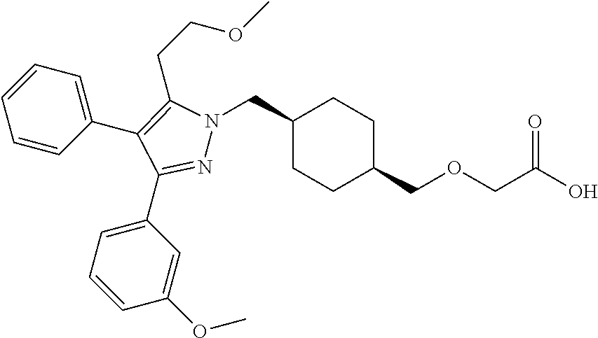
C1(CN2N=C(C3=CC=CC(OC)=C3)C(C3=CC=CC=C3)=C2CCOC)CCC(COCC(O)=O)CC1
